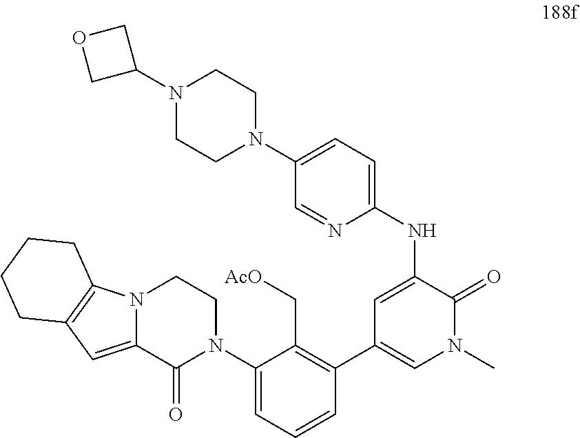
C1=C(N2CCN(C3COC3)CC2)C=NC(NC2=CC(C3=C(C[AcO])C(N4CCN5C(=CC6=C5CCCC6)C4=O)=CC=C3)=CN(C)C2=O)=C1
